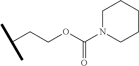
C(CCOC(=O)N1CCCCC1)(C)C
